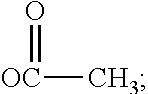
O=[OC]C
